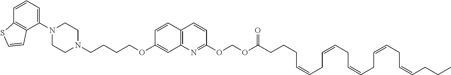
C1(N2CCN(CCCCOC3=CC4=C(C=C3)C=CC(OCOC(CCCC=CCC=CCC=CCC=CCC=CCCC)=O)=N4)CC2)=CC=CC2=C1C=CS2
